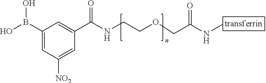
C1(B(O)O)=CC([NO2])=CC(C(NCCOCC(NC)=O)=O)=C1
